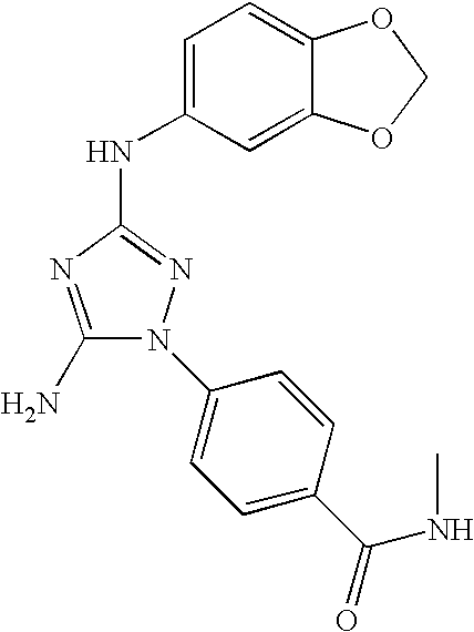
C1(N)=NC(NC2=CC=C3C(=C2)OCO3)=NN1C1=CC=C(C(=O)NC)C=C1
